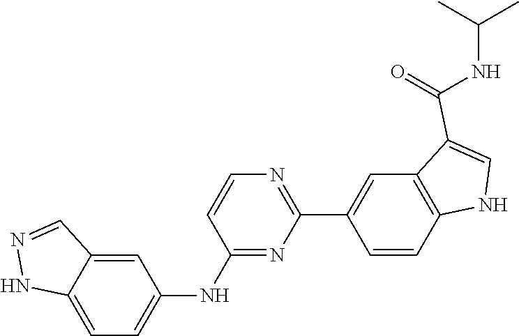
C12=CC=C(NC3=NC(C4=CC5=C(C=C4)NC=C5C(NC(C)C)=O)=NC=C3)C=C1C=NN2
